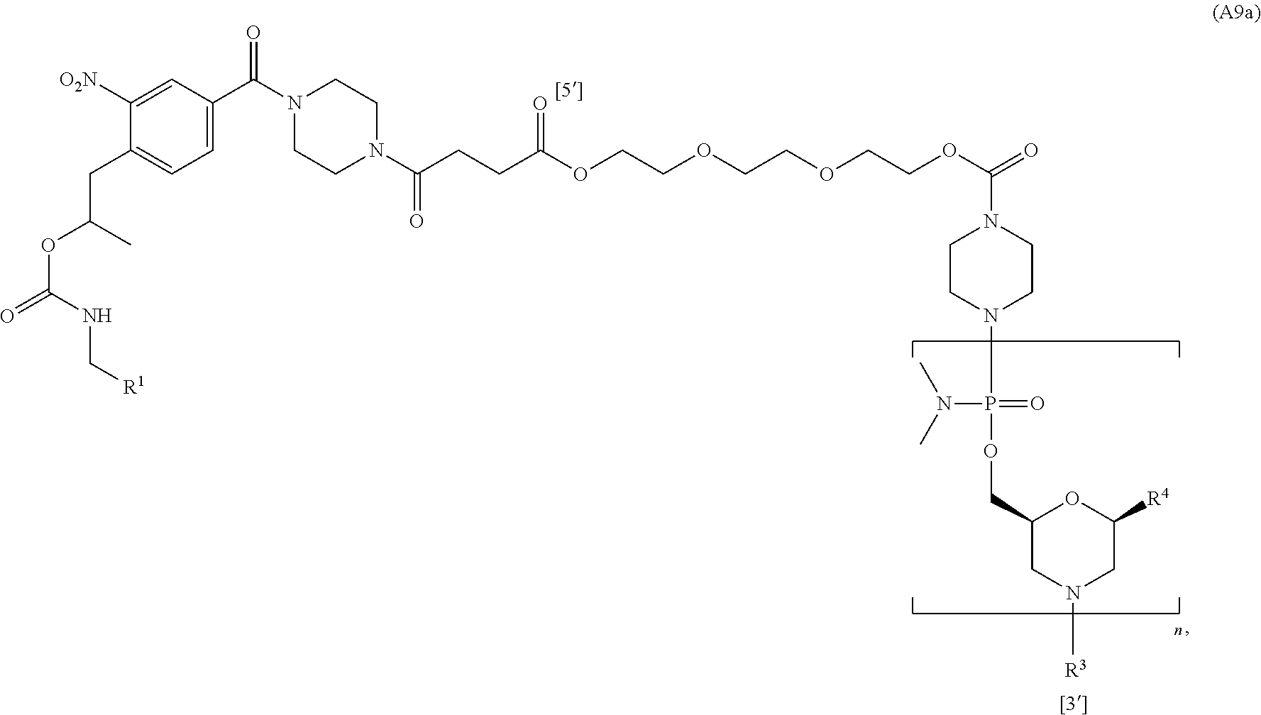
C1=C(C(N2CCN(C(CCC(OCCOCCOCCOC(=O)N3CCN(P(OCC4CN([R3])CC([R4])O4)(=O)N(C)C)CC3)=O)=O)CC2)=O)C=C([O2N])C(CC(C)OC(=O)NC[R1])=C1
